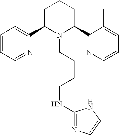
C1=CC=NC(C2N(CCCCNC3=NC=CN3)C(C3=NC=CC=C3C)CCC2)=C1C
